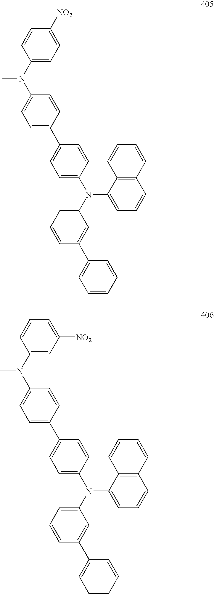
C1=CC=C(N(C2=CC=C(C3=CC=C(N(C4=CC=C([NO2])C=C4)C)C=C3)C=C2)C2=CC=CC3=C2C=CC=C3)C=C1C1=CC=CC=C1.C1=CC=C(N(C2=CC=C(C3=CC=C(N(C4=CC([NO2])=CC=C4)C)C=C3)C=C2)C2=CC=CC3=C2C=CC=C3)C=C1C1=CC=CC=C1
